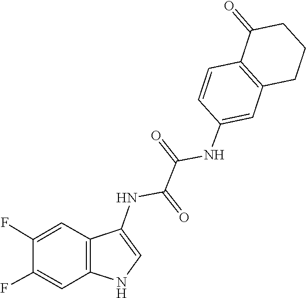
C1=CC(NC(C(NC2=CNC3=C2C=C(F)C(F)=C3)=O)=O)=CC2=C1C(=O)CCC2
